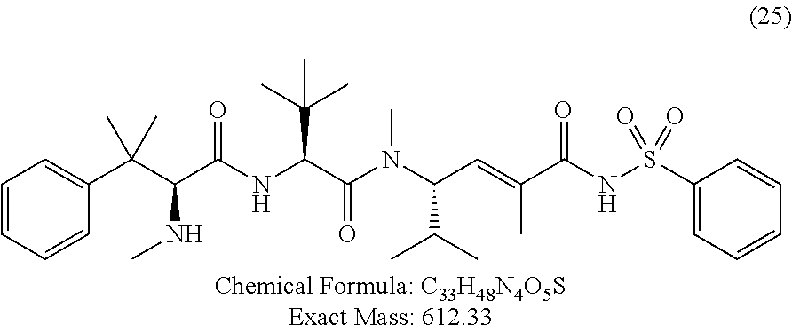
C1=CC=CC(C(C(C(NC(C(N(C(C=C(C(NS(C2=CC=CC=C2)(=O)=O)=O)C)C(C)C)C)=O)C(C)(C)C)=O)NC)(C)C)=C1
